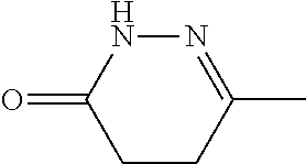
C1CC(C)=NNC1=O
